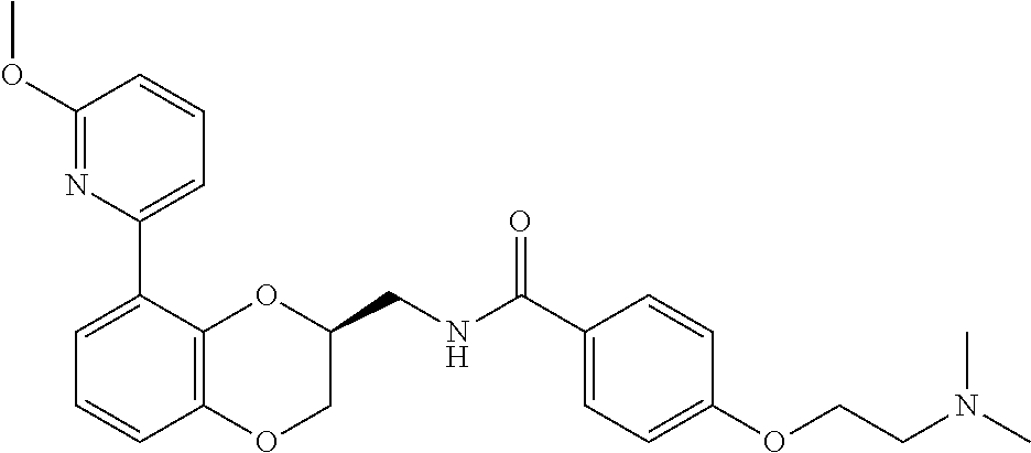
C1=C(C2=CC=CC(OC)=N2)C2=C(C=C1)OCC(CNC(C1=CC=C(OCCN(C)C)C=C1)=O)O2
